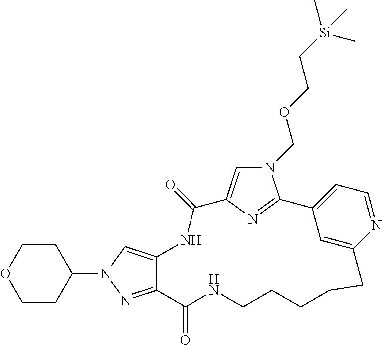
C12=NN(C3CCOCC3)C=C1NC(=O)C1=CN(COCC[Si](C)(C)C)C(=N1)C1=CC=NC(=C1)CCCCCNC2=O
